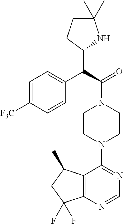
C(C(=O)N1CCN(C2=NC=NC3=C2C(C)CC3(F)F)CC1)(C1NC(C)(C)CC1)C1=CC=C([F3C])C=C1
